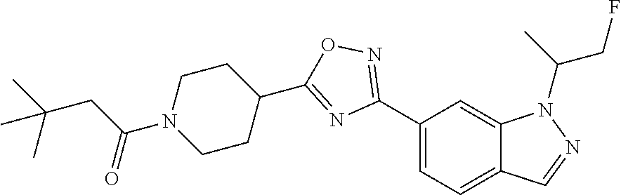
C1(C2=NOC(C3CCN(C(CC(C)(C)C)=O)CC3)=N2)=CC=C2C(=C1)N(C(C)CF)N=C2
